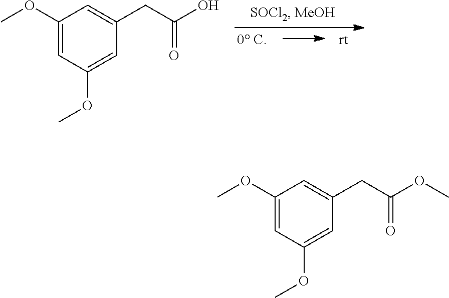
C1(OC)=CC(OC)=CC(CC(=O)O)=C1.C1(OC)=CC(OC)=CC(CC(=O)OC)=C1
